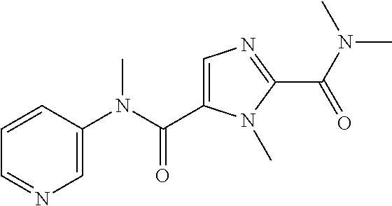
C1=C(C(N(C2=CN=CC=C2)C)=O)N(C)C(C(N(C)C)=O)=N1
